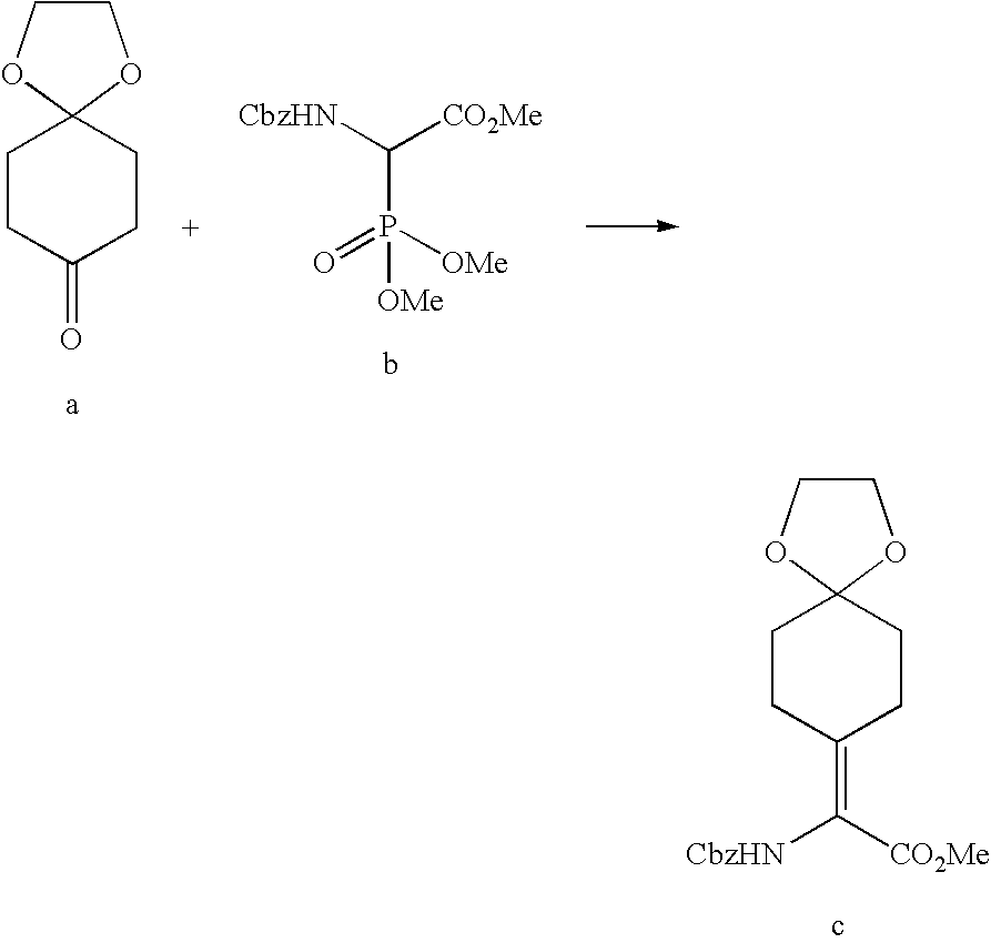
C1COC2(O1)CCC(=C([CO2Me])[CbzHN])CC2.C1COC2(O1)CCC(=O)CC2.C(P([OMe])(=O)[OMe])([CbzHN])[CO2Me]
